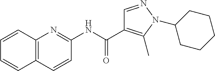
C12=C(C=CC(NC(C3=C(C)N(C4CCCCC4)N=C3)=O)=N1)C=CC=C2
